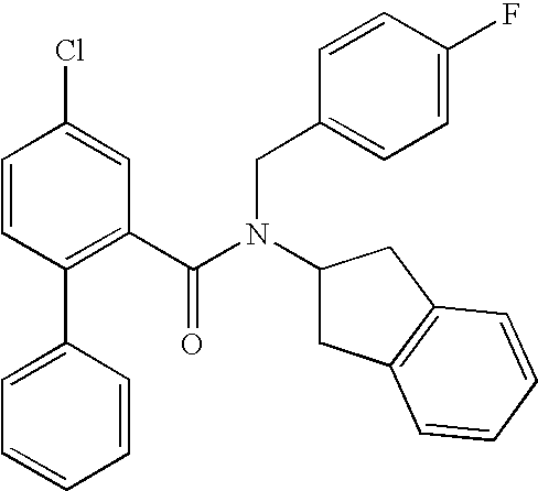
C1(C2=CC=CC=C2)=C(C(N(CC2=CC=C(F)C=C2)C2CC3=C(C2)C=CC=C3)=O)C=C(Cl)C=C1
